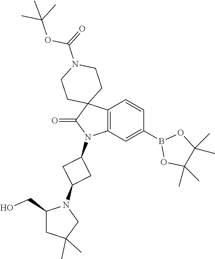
C12=C(C=C(B3OC(C)(C)C(C)(C)O3)C=C1)N(C1CC(N3C(CO)CC(C)(C)C3)C1)C(=O)C21CCN(C(OC(C)(C)C)=O)CC1
